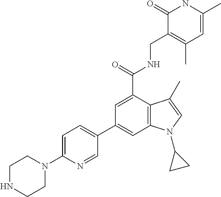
C1=C(C)NC(=O)C(CNC(C2=CC(C3=CC=C(N4CCNCC4)N=C3)=CC3=C2C(C)=CN3C2CC2)=O)=C1C
